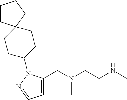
C1=C(CN(CCNC)C)N(C2CCC3(CC2)CCCC3)N=C1
